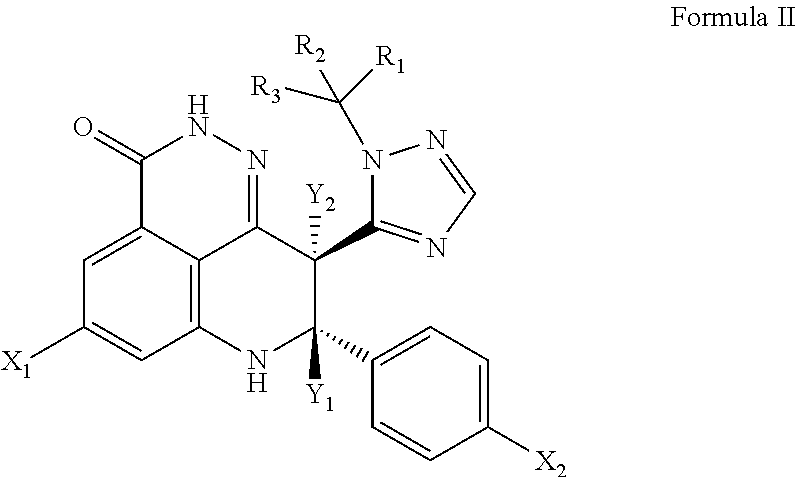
C12=C3C(=CC([X1])=C1)C(=O)NN=C3C([Y2])(C1=NC=NN1C([R3])([R1])[R2])C(C1=CC=C([X2])C=C1)([Y1])N2
